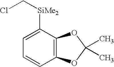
C1=CC2=C(C([SiMe2]CCl)=C1)OC(C)(C)O2
